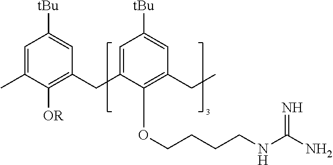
C1=C(C)C([OR])=C(CC2=CC([tBu])=CC(CC)=C2OCCCCNC(N)=N)C=C1[tBu]
